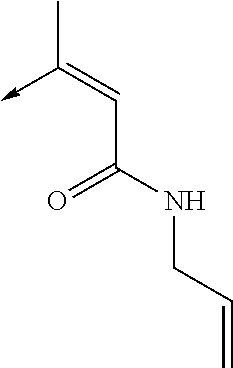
C(C(NCC=C)=O)=C(->C)C
